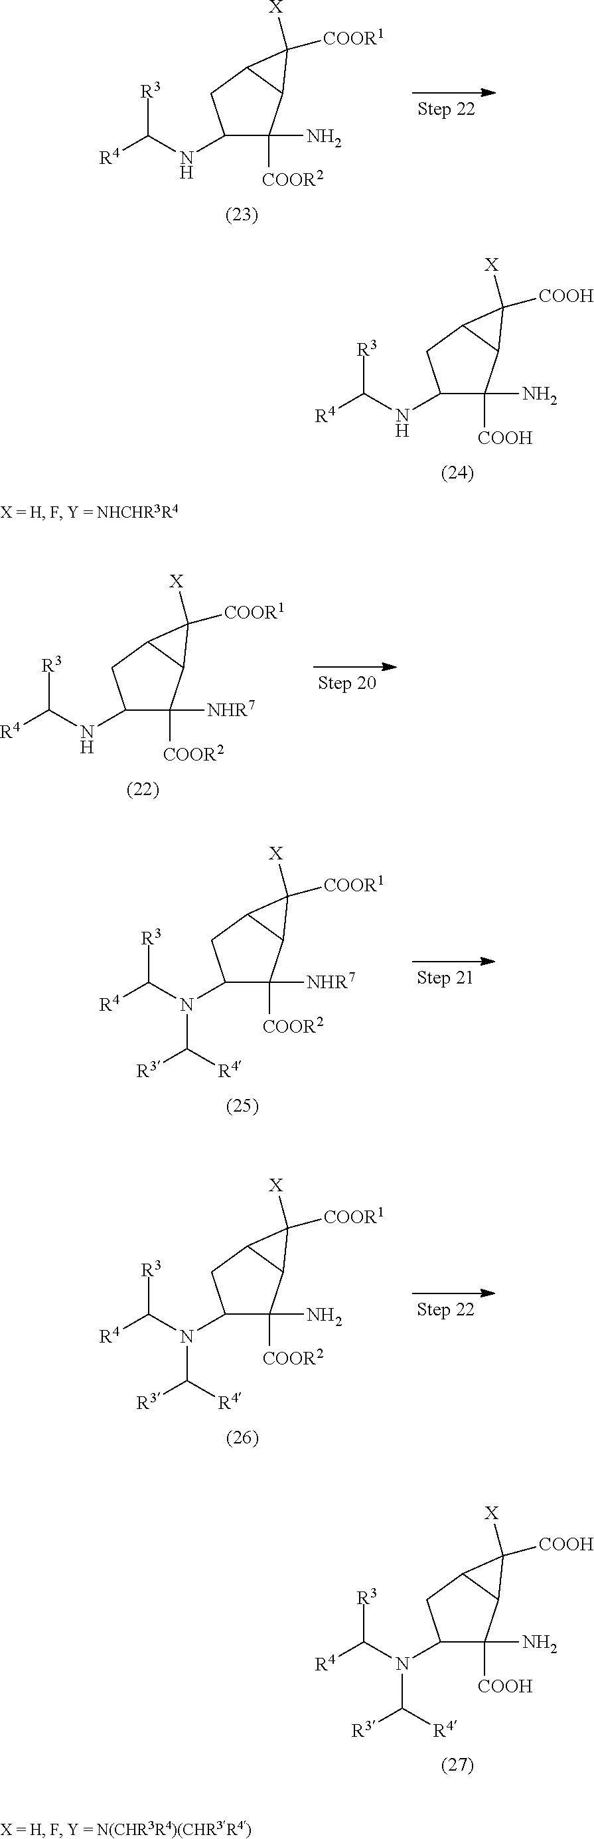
C1(NC([R3])[R4])C(N)([COOH])C2C(C1)C2([X])[COOH].C1(NC([R3])[R4])C([NHR7])([COOR2])C2C(C1)C2([X])[COOR1].C1(N(C([R3])[R4])C([R3])[R4])C(N)([COOH])C2C(C1)C2([X])[COOH].C1(NC([R3])[R4])C(N)([COOR2])C2C(C1)C2([X])[COOR1].C1(N(C([R3])[R4])C([R3])[R4])C([NHR7])([COOR2])C2C(C1)C2([X])[COOR1].C1(N(C([R3])[R4])C([R3])[R4])C(N)([COOR2])C2C(C1)C2([X])[COOR1]
